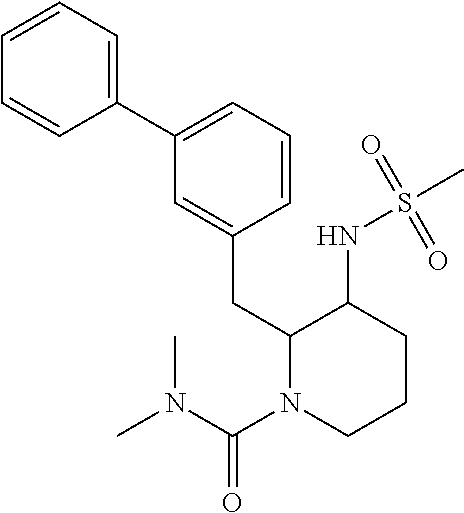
C1(C2=CC=CC(CC3N(C(=O)N(C)C)CCCC3NS(C)(=O)=O)=C2)=CC=CC=C1
